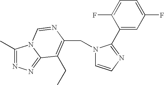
C(C1=C(CC)C2=NN=C(C)N2C=N1)N1C=CN=C1C1=CC(F)=CC=C1F
